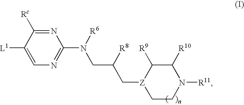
C1CN([R11])C([R10])C([R9])[Z]1CC([R8])CN([R6])C1=NC=C([L1])C([Rc])=N1
